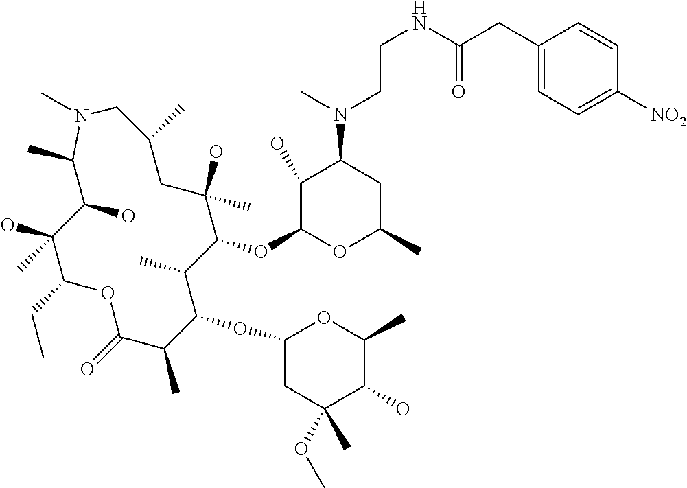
C1(O)C(OC2C(C)C(OC3CC(OC)(C)C(O)C(C)O3)C(C)C(=O)OC(CC)C(O)(C)C(O)C(C)N(C)CC(C)CC2(O)C)OC(C)CC1N(C)CCNC(CC1=CC=C([NO2])C=C1)=O
